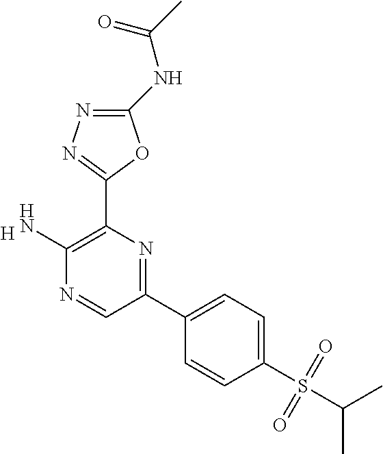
[H].C1(N)=C(C2=NN=C(NC(C)=O)O2)N=C(C2=CC=C(S(C(C)C)(=O)=O)C=C2)C=N1
